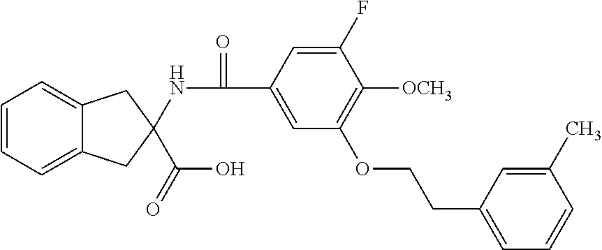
C1=CC=C2C(=C1)CC(NC(=O)C1=CC(OCCC3=CC=CC(C)=C3)=C([OCH3])C(F)=C1)(C(O)=O)C2
